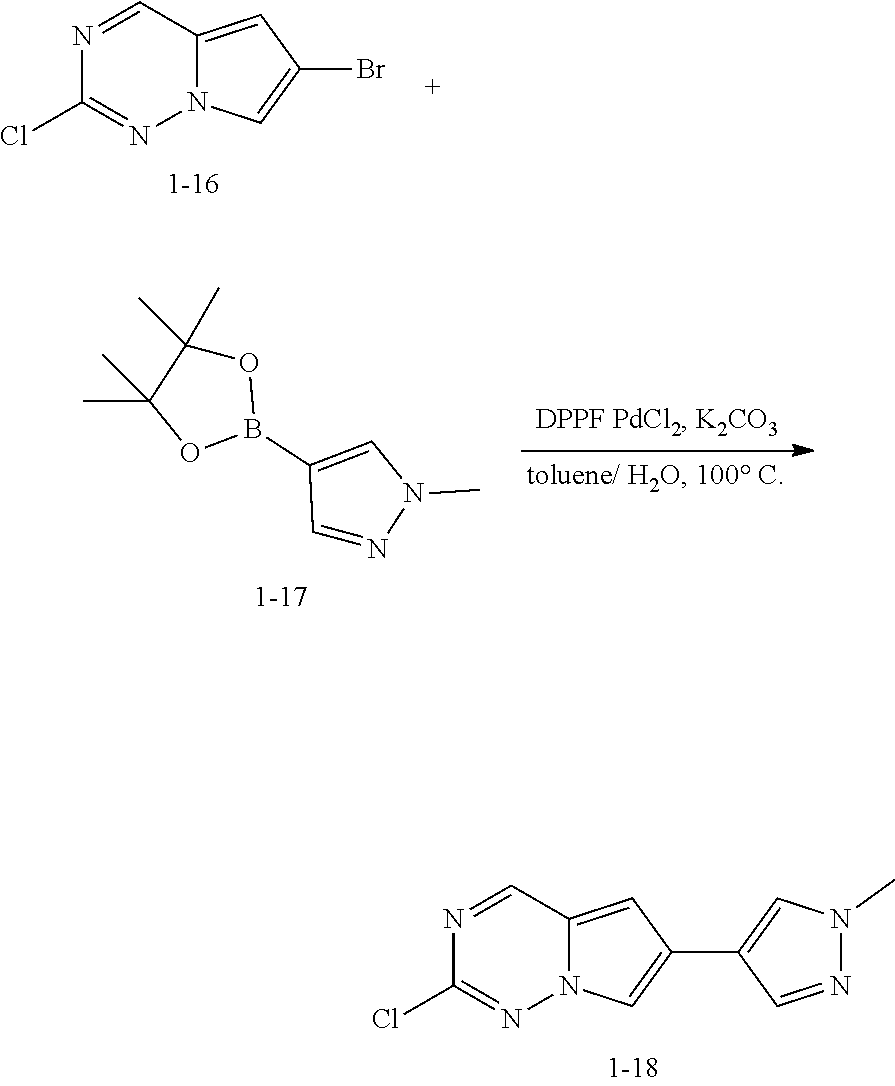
N1=CC2=CC(C3=CN(C)N=C3)=CN2N=C1Cl.N1=CC2=CC(Br)=CN2N=C1Cl.C1=NN(C)C=C1B1OC(C)(C)C(C)(C)O1
